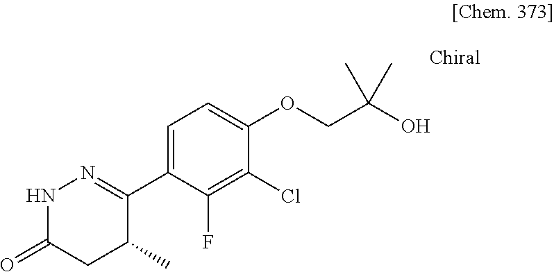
N1C(=O)CC(C)C(C2=CC=C(OCC(O)(C)C)C(Cl)=C2F)=N1
